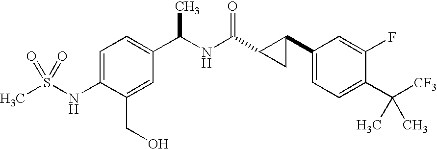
CS(NC1=CC=C(C(NC(=O)C2CC2C2=CC=C(C([CF3])(C)C)C(F)=C2)C)C=C1CO)(=O)=O
